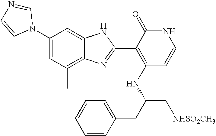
C1(C)=C2C(=CC(N3C=NC=C3)=C1)NC(C1=C(NC(C[NHSO2CH3])CC3=CC=CC=C3)C=CNC1=O)=N2
